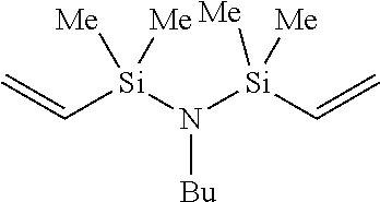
[Bu]N([Si](C=C)([Me])[Me])[Si](C=C)([Me])[Me]
